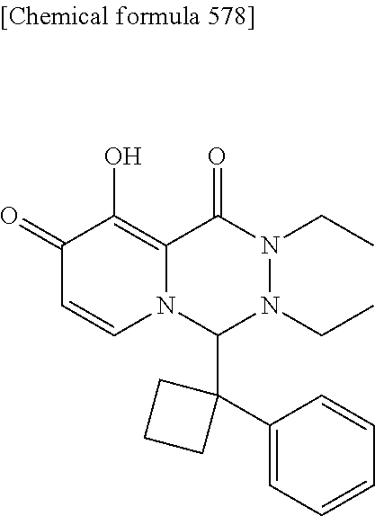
C1(=O)C=CN2C(=C1O)C(=O)N(CC)N(CC)C2C1(C2=CC=CC=C2)CCC1
